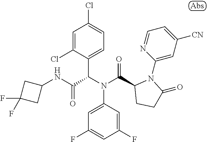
C1(C(N(C(C(=O)NC2CC(F)(F)C2)C2=CC=C(Cl)C=C2Cl)C2=CC(F)=CC(F)=C2)=O)CCC(=O)N1C1=CC([CN])=CC=N1
